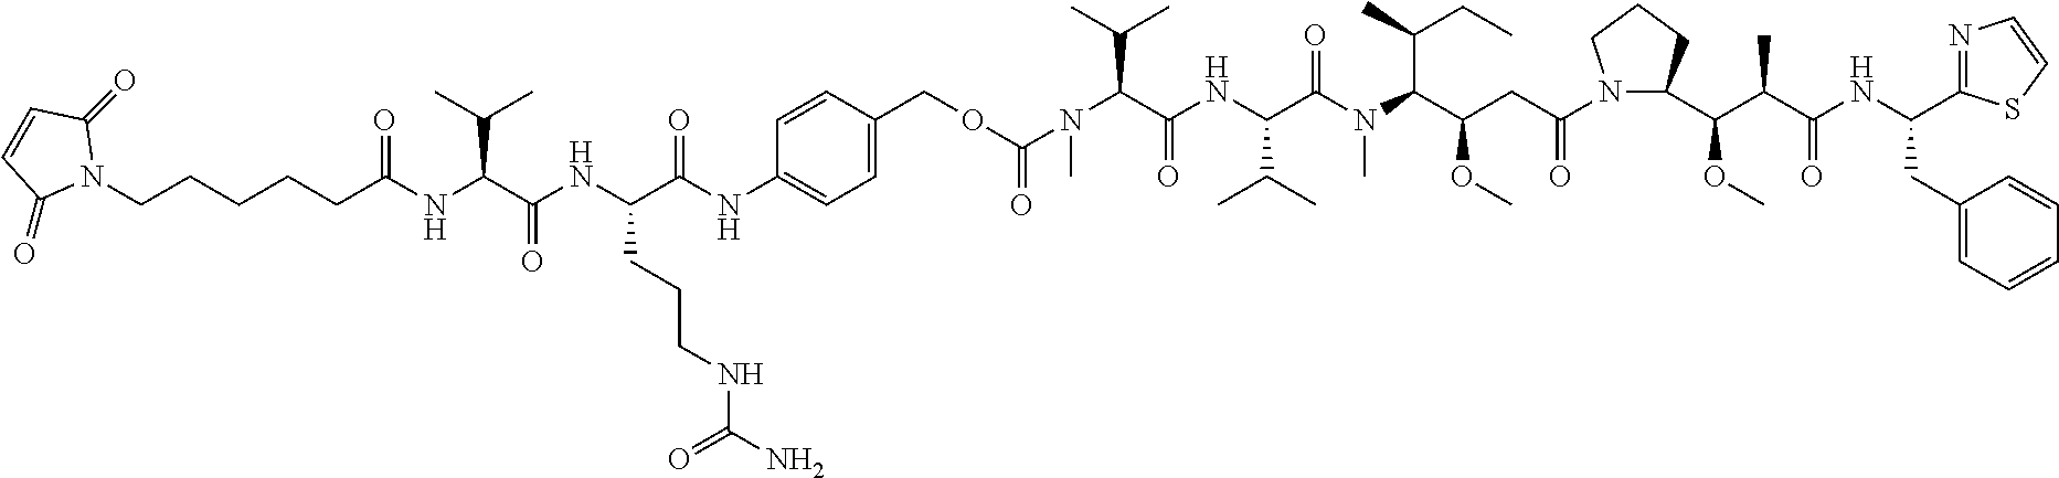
N1(C(CC(C(N(C(C(NC(C(C(C)C)N(C)C(=O)OCC2=CC=C(NC(C(NC(C(NC(CCCCCN3C(=O)C=CC3=O)=O)C(C)C)=O)CCCNC(=O)N)=O)C=C2)=O)C(C)C)=O)C)C(C)CC)OC)=O)C(C(C(C(NC(CC2=CC=CC=C2)C2=NC=CS2)=O)C)OC)CCC1
